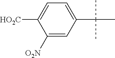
C1([O2N])=CC(C(C)(C)C)=CC=C1[HO2C]
